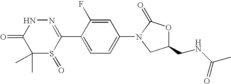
N1=C(C2=CC=C(N3CC(CNC(C)=O)OC3=O)C=C2F)S(=O)C(C)(C)C(=O)N1
